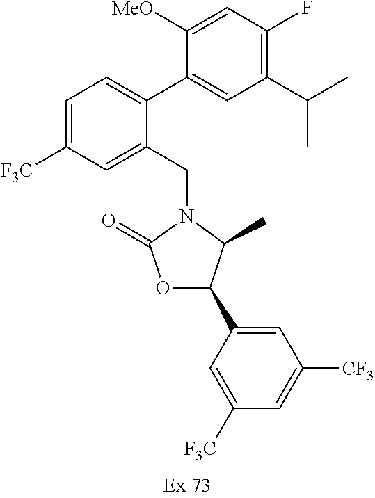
C1(CN2C(=O)OC(C3=CC([CF3])=CC([F3C])=C3)C2C)=CC([F3C])=CC=C1C1=CC(C(C)C)=C(F)C=C1[MeO]
